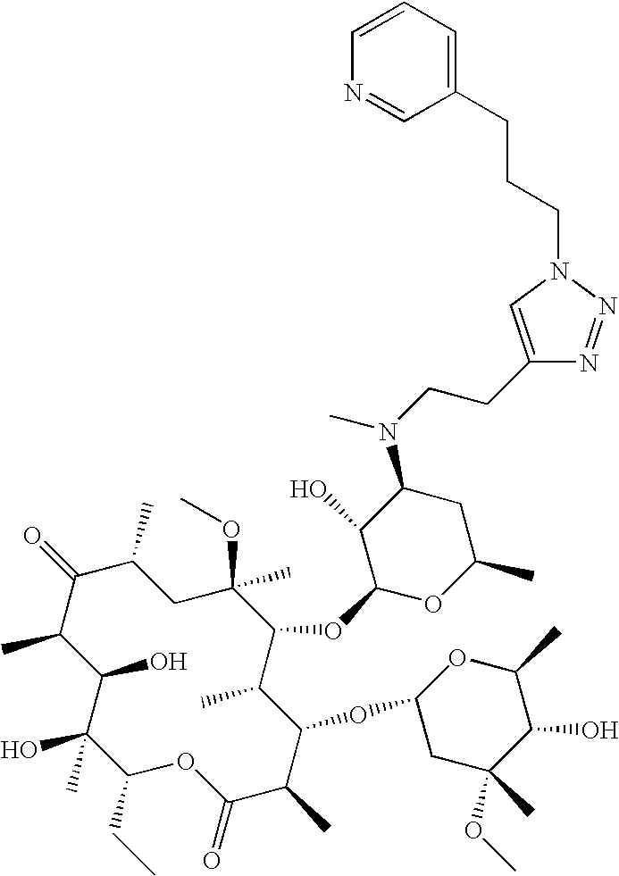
C1(O)C(C)C(=O)C(C)CC(C)(OC)C(OC2OC(C)CC(N(CCC3=CN(CCCC4=CC=CN=C4)N=N3)C)C2O)C(C)C(OC2CC(OC)(C)C(O)C(C)O2)C(C)C(=O)OC(CC)C1(O)C
